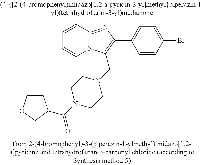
C1=CC2=NC(C3=CC=C(Br)C=C3)=C(CN3CCN(C(=O)C4CCOC4)CC3)N2C=C1
